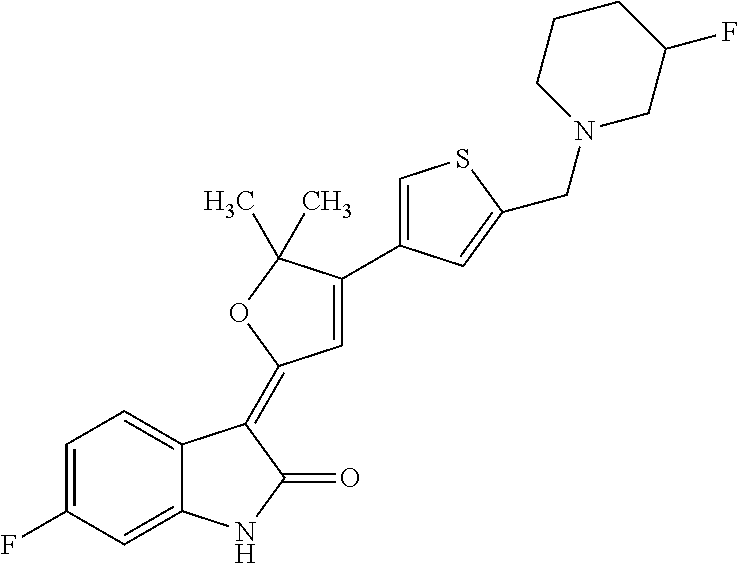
C1=C(F)C=C2C(=C1)C(=C1C=C(C3=CSC(CN4CC(F)CCC4)=C3)C(C)(C)O1)C(=O)N2
